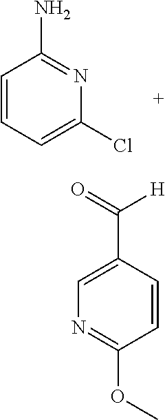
N1=C(N)C=CC=C1Cl.C1=C(C([H])=O)C=CC(OC)=N1
